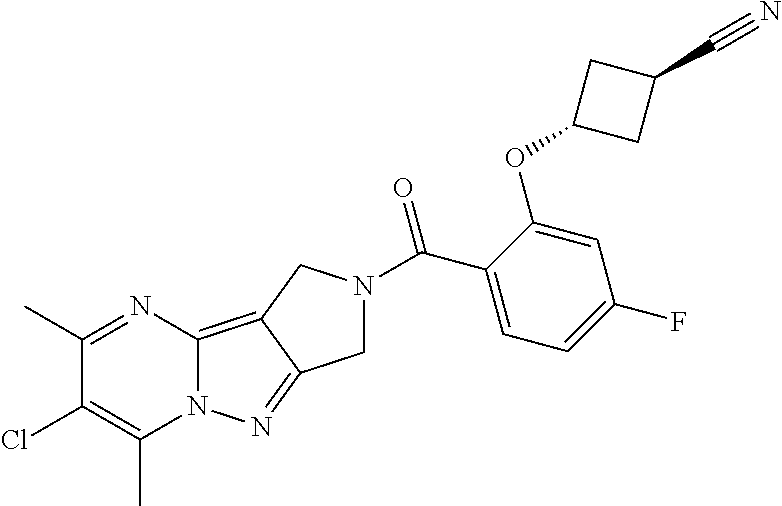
C1(C)=NC2=C3C(=NN2C(C)=C1Cl)CN(C(C1=CC=C(F)C=C1OC1CC(C#N)C1)=O)C3
